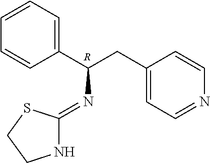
C1=CC(C(CC2=CC=NC=C2)N=C2NCCS2)=CC=C1.[R]
